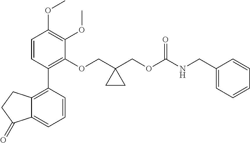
C12=C(C3=C(OCC4(COC(NCC5=CC=CC=C5)=O)CC4)C(OC)=C(OC)C=C3)C=CC=C1C(=O)CC2
